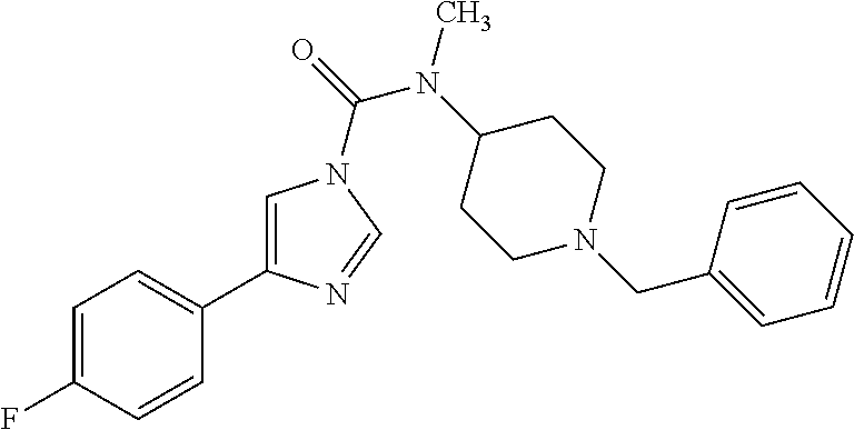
C1=C(F)C=CC(C2=CN(C(N(C)C3CCN(CC4=CC=CC=C4)CC3)=O)C=N2)=C1
